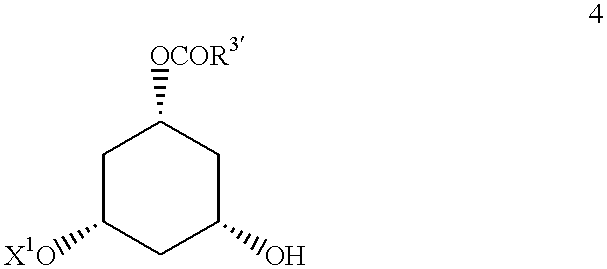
C1C([X1O])CC(O)CC1[OCOR3]
